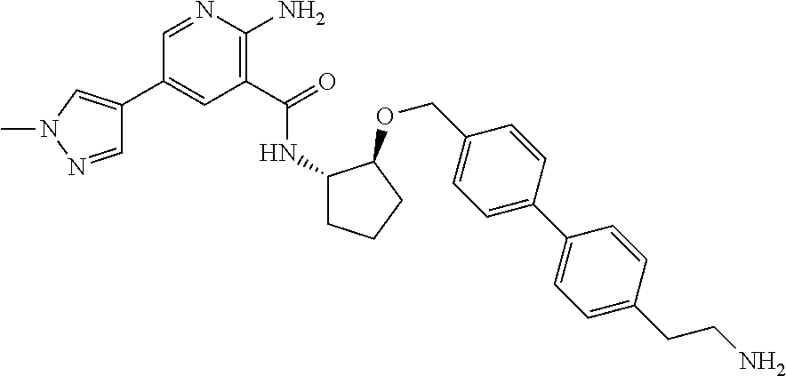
C1(C2=CN(C)N=C2)=CC(C(=O)NC2CCCC2OCC2=CC=C(C3=CC=C(CCN)C=C3)C=C2)=C(N)N=C1
